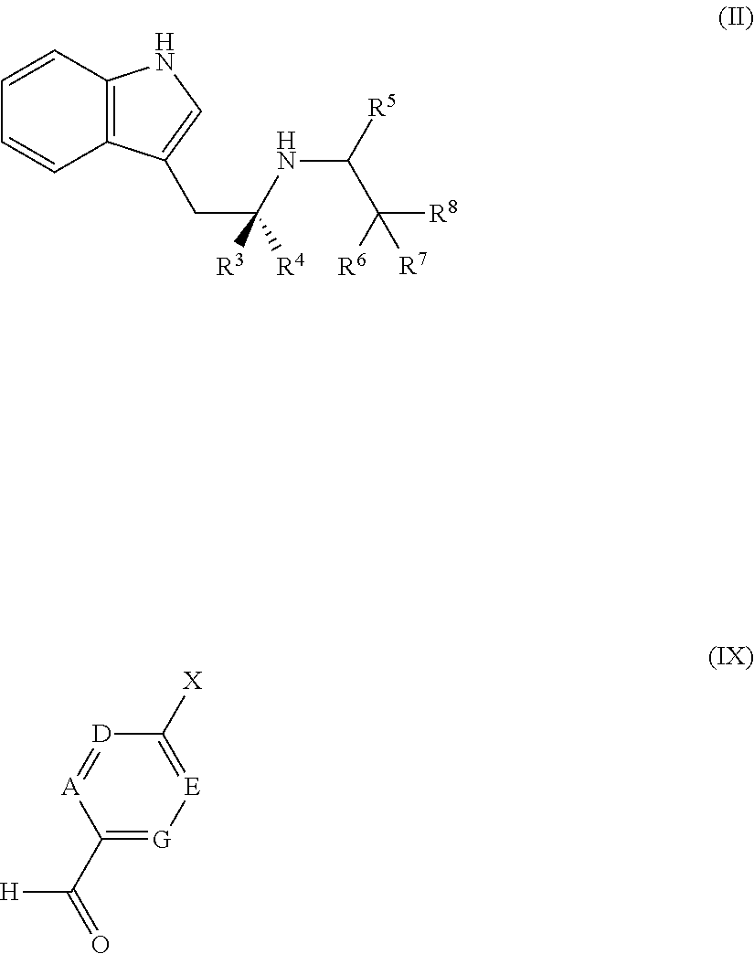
C1(C(=O)[H])=[G][E]=C([X])[D]=[A]1.C12=C(C=CC=C1)NC=C2CC([R4])(NC([R5])C([R6])([R8])[R7])[R3]
